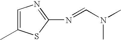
C1=C(C)SC(N=CN(C)C)=N1
